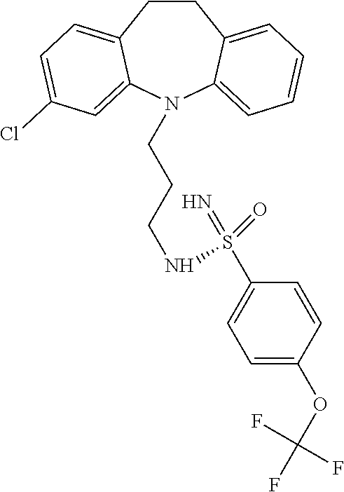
C1CC2=CC=C(Cl)C=C2N(CCCNS(C2=CC=C(OC(F)(F)F)C=C2)(=N)=O)C2=CC=CC=C12
